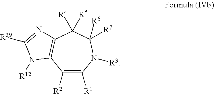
C1([R2])=C([R1])N([R3])C([R6])([R7])C([R4])([R5])C2=C1N([R12])C([R39])=N2
